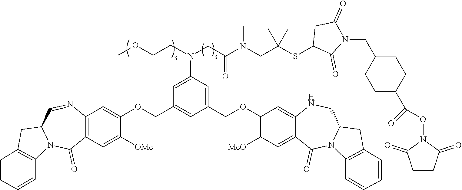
C1(COC2=CC3=C(C=C2[OMe])C(=O)N2C(C=N3)CC3=C2C=CC=C3)=CC(COC2=C([MeO])C=C3C(=C2)NCC2N(C3=O)C3=C(C2)C=CC=C3)=CC(N(CC(N(CC(SC2C(=O)N(CC3CCC(C(=O)ON4C(=O)CCC4=O)CC3)C(=O)C2)(C)C)C)=O)CCOC)=C1
